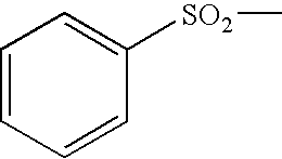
C1=CC=CC([SO2]C)=C1
